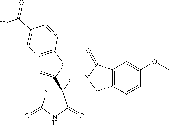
C(C1(C2=CC3=C(O2)C=CC(C([H])=O)=C3)NC(=O)NC1=O)N1CC2=C(C1=O)C=C(OC)C=C2
